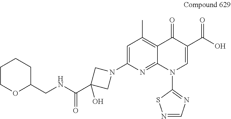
C1=C(N2CC(C(NCC3CCCCO3)=O)(O)C2)N=C2C(=C1C)C(=O)C(C(O)=O)=CN2C1=NC=NS1
